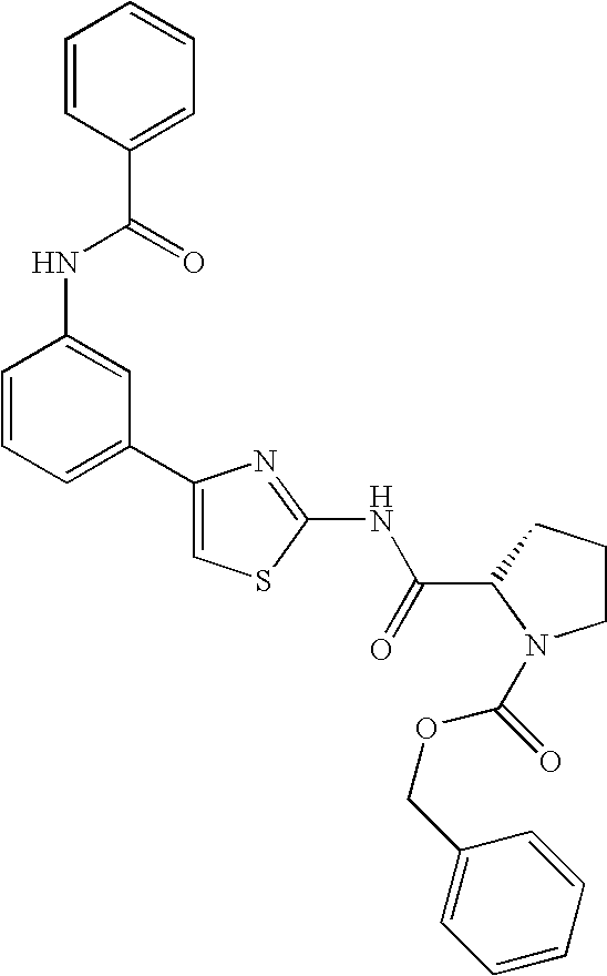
C1=CC=C(C2=CSC(NC(C3CCCN3C(=O)OCC3=CC=CC=C3)=O)=N2)C=C1NC(C1=CC=CC=C1)=O
